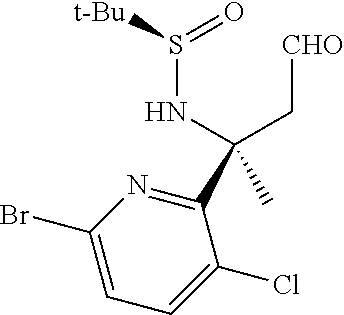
C([CHO])C(NS(=O)[t-Bu])(C)C1=NC(Br)=CC=C1Cl
